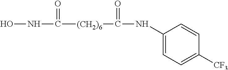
ONC([(CH2)6]C(NC1=CC=C([CF3])C=C1)=O)=O
